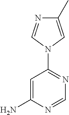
C1=C(N)N=CN=C1N1C=C(C)N=C1
